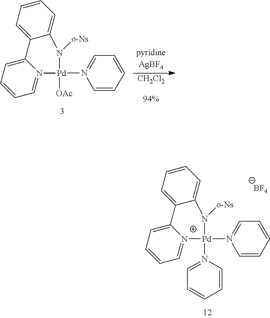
C1=CC=CN([Pd]2(N3=CC=CC=C3)[N+]3=CC=CC=C3C3=CC=CC=C3N2[o-Ns])=C1.[BF4].C1=CC=CN([Pd]2([OAc])N3=CC=CC=C3C3=CC=CC=C3N2[o-Ns])=C1.[CH2Cl2]
